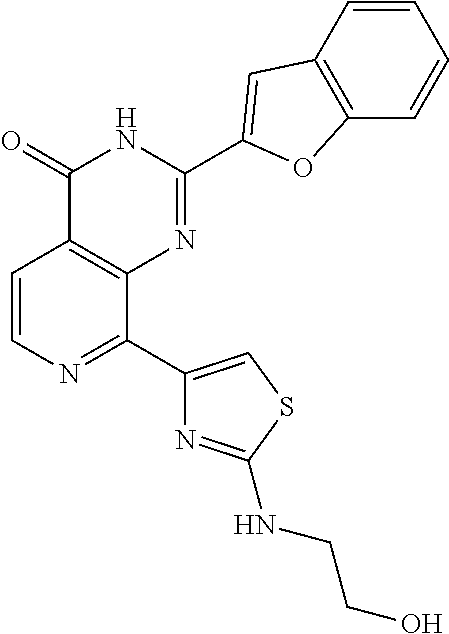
C1=CN=C(C2=CSC(NCCO)=N2)C2=C1C(=O)NC(C1=CC3=C(C=CC=C3)O1)=N2
